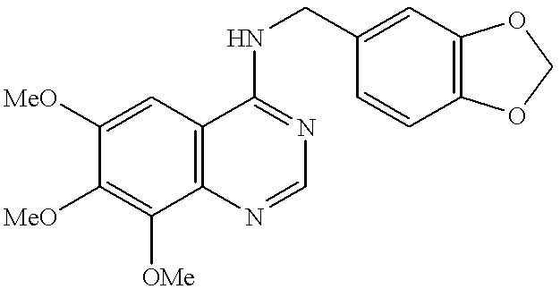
C1([MeO])=CC2=C(C([OMe])=C1[MeO])N=CN=C2NCC1=CC2=C(C=C1)OCO2
